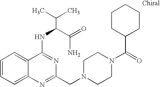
C1=CC=C2C(=C1)C(NC(C(N)=O)C(C)C)=NC(CN1CCN(C(C3CCCCC3)=O)CC1)=N2
